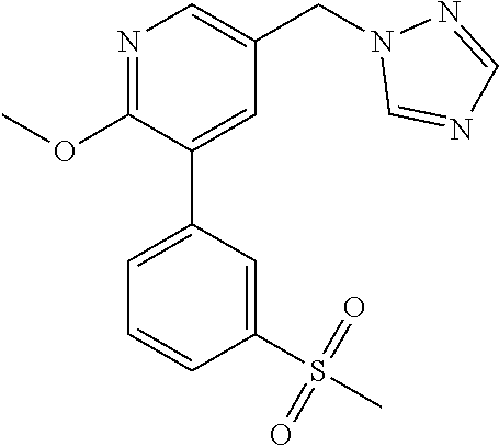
C1(OC)=NC=C(CN2C=NC=N2)C=C1C1=CC=CC(S(C)(=O)=O)=C1
